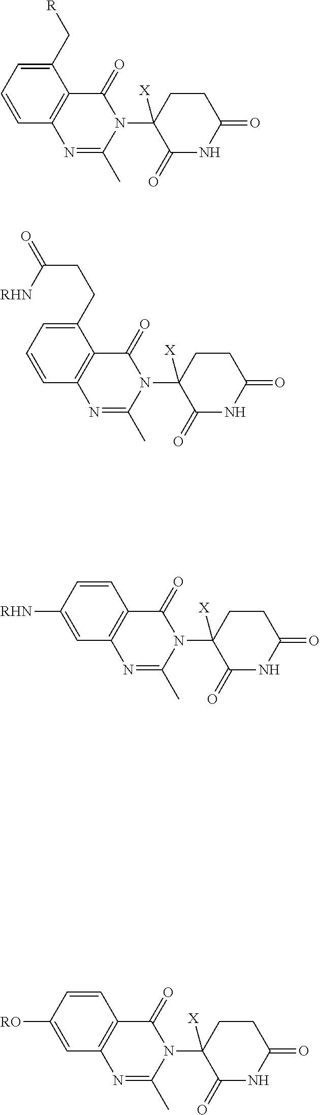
N1(C2([X])C(=O)NC(=O)CC2)C(=O)C2=C(N=C1C)C=CC=C2C[R].N1(C2([X])C(=O)NC(=O)CC2)C(=O)C2=C(N=C1C)C=CC=C2CCC(=O)[RHN].N1(C2([X])C(=O)NC(=O)CC2)C(=O)C2=C(N=C1C)C=C([RHN])C=C2.N1(C2([X])C(=O)NC(=O)CC2)C(=O)C2=C(N=C1C)C=C([RO])C=C2
